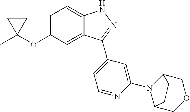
C1=C(OC2(C)CC2)C=C2C(=C1)NN=C2C1=CC=NC(N2C3COCC2CC3)=C1
